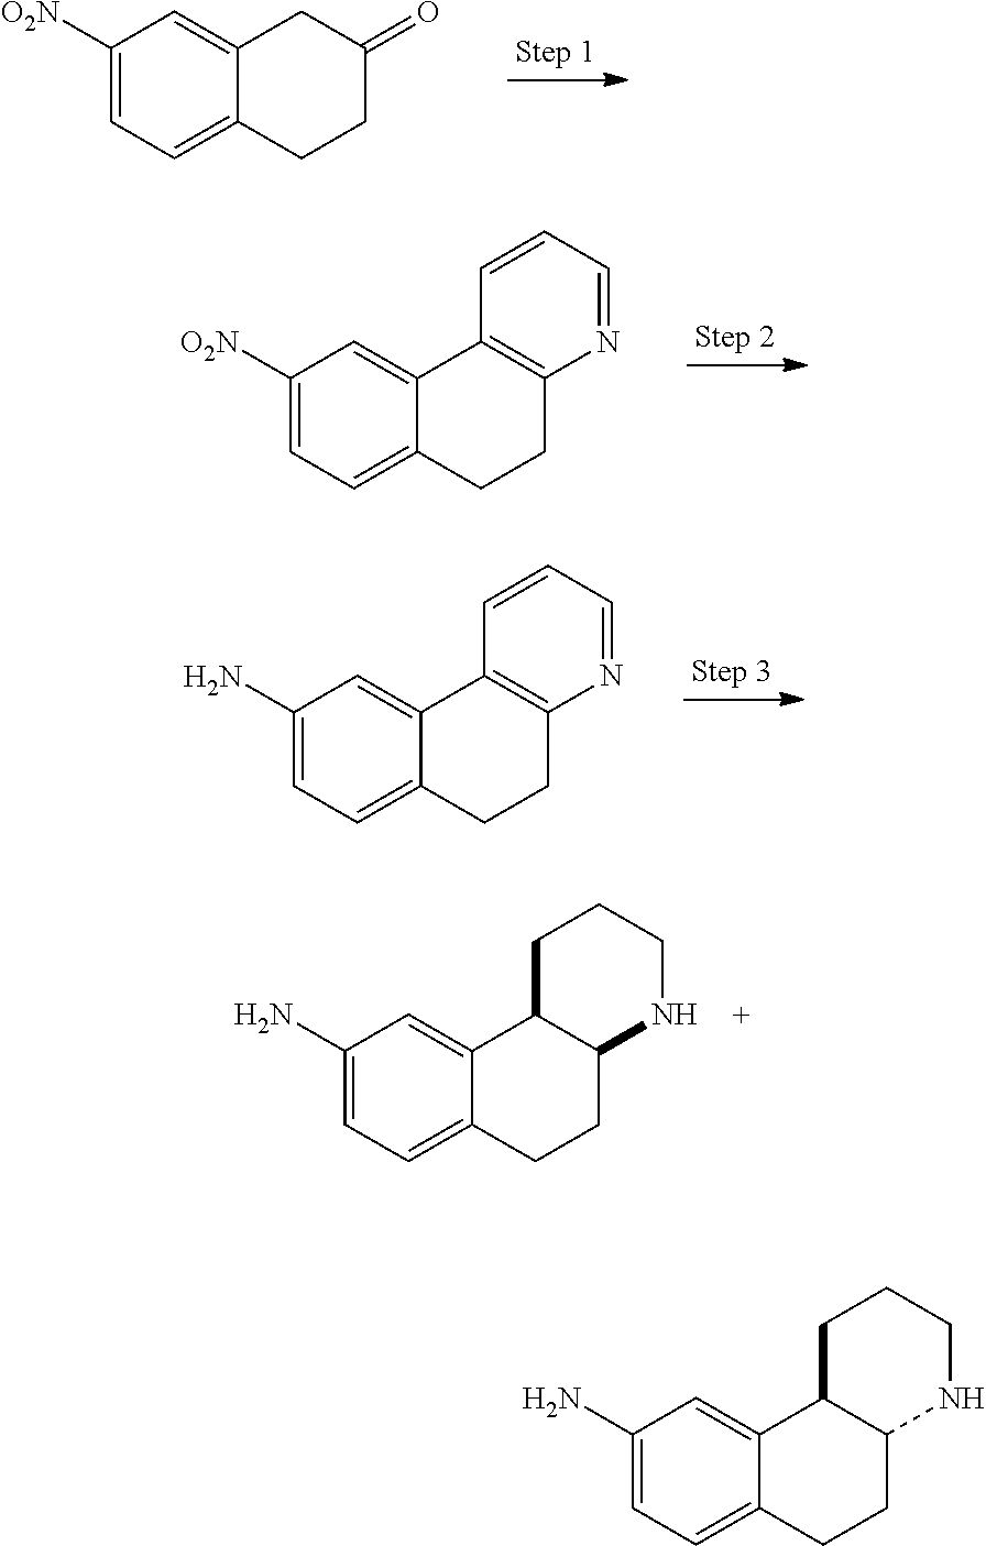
C1([O2N])=CC=C2C(=C1)CC(=O)CC2.C1([O2N])=CC=C2C(=C1)C1=C(CC2)N=CC=C1.C1(N)=CC=C2C(=C1)C1=C(CC2)N=CC=C1.C1(N)=CC=C2C(=C1)C1C(CC2)NCCC1.C1(N)=CC=C2C(=C1)C1C(CC2)NCCC1
